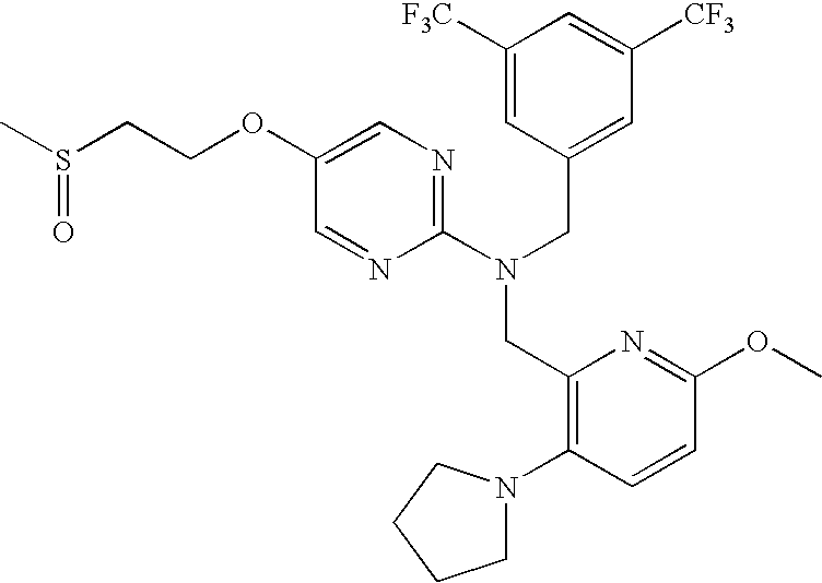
C1(OCCS(C)=O)=CN=C(N(CC2=CC([CF3])=CC([F3C])=C2)CC2=C(N3CCCC3)C=CC(OC)=N2)N=C1
